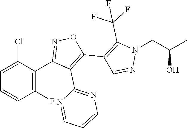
C1=C(Cl)C(C2=NOC(C3=C(C(F)(F)F)N(CC(C)O)N=C3)=C2C2=NC=CC=N2)=C(F)C=C1
